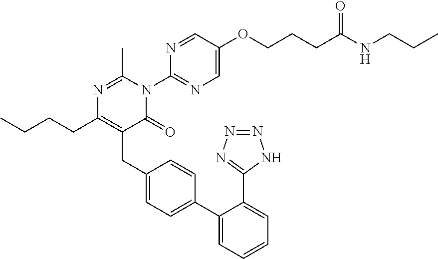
N1=C(C)N(C2=NC=C(OCCCC(=O)NCCC)C=N2)C(=O)C(CC2=CC=C(C3=CC=CC=C3C3=NN=NN3)C=C2)=C1CCCC
